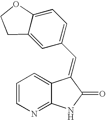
C1=CN=C2C(=C1)C(=CC1=CC=C3C(=C1)CCO3)C(=O)N2
